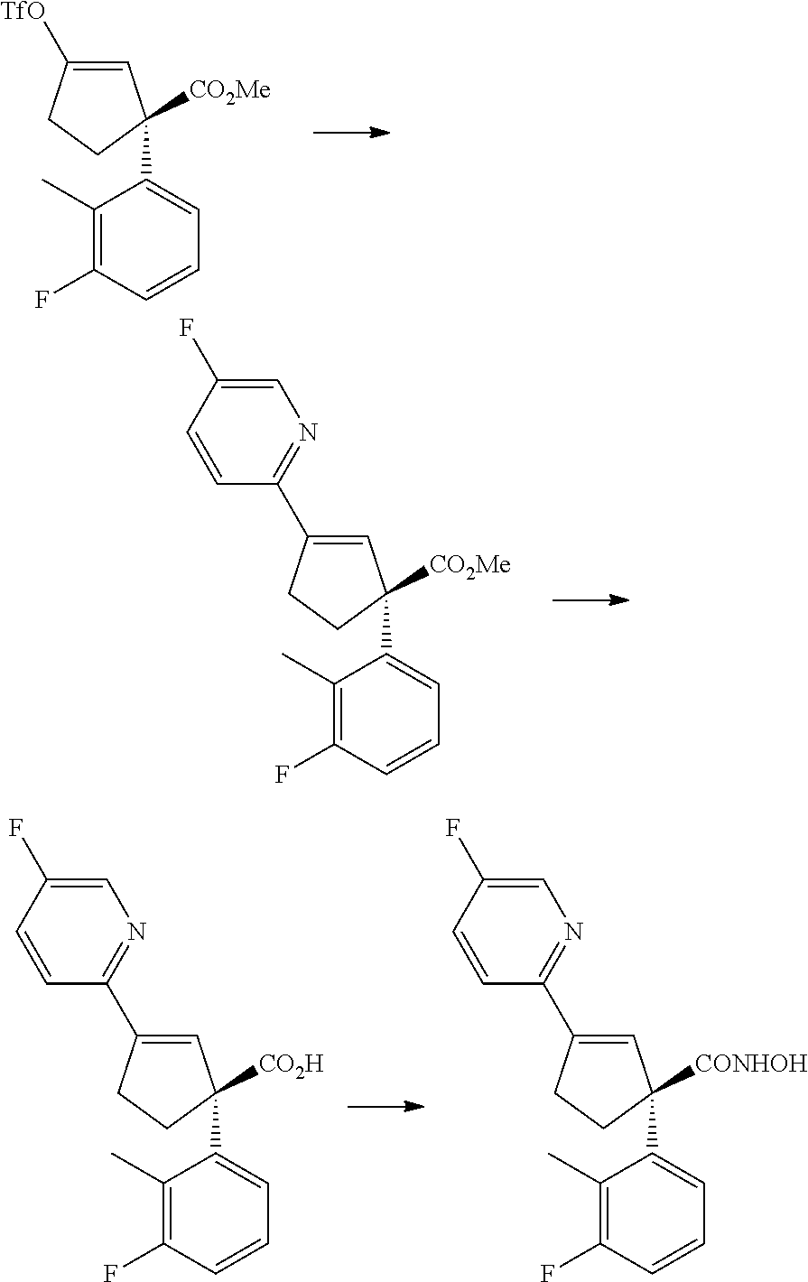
C1=C([TfO])CCC1([CO2Me])C1=CC=CC(F)=C1C.C1=C(C2=NC=C(F)C=C2)CCC1([CO2Me])C1=CC=CC(F)=C1C.C1=C(C2=NC=C(F)C=C2)CCC1([CONHOH])C1=CC=CC(F)=C1C.C1=C(C2=NC=C(F)C=C2)CCC1([CO2H])C1=CC=CC(F)=C1C
